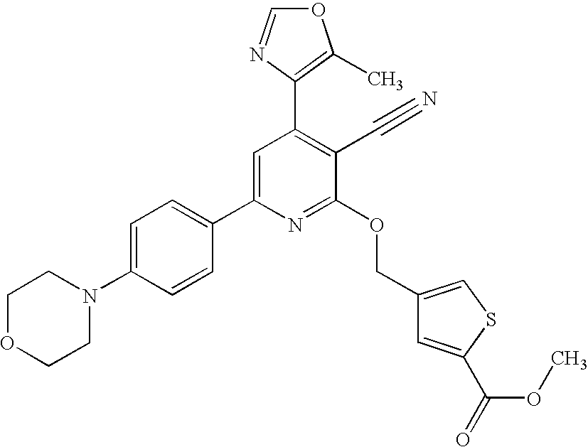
C1OCCN(C2=CC=C(C3=CC(C4=C(C)OC=N4)=C(C#N)C(OCC4=CSC(C(=O)OC)=C4)=N3)C=C2)C1
